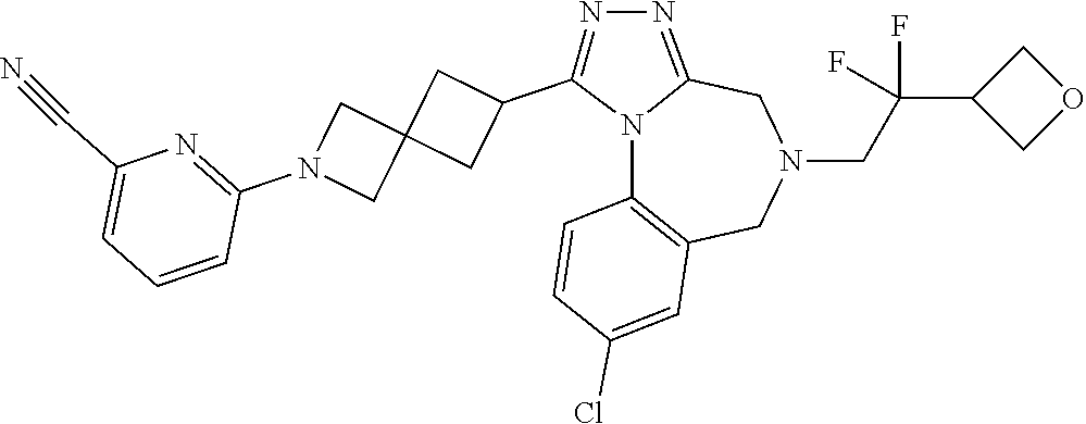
N12C3=C(CN(CC(C4COC4)(F)F)CC1=NN=C2C1CC2(C1)CN(C1=NC(C#N)=CC=C1)C2)C=C(Cl)C=C3
